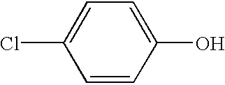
C1=CC(O)=CC=C1Cl
